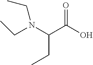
N(C(C(O)=O)CC)(CC)CC
